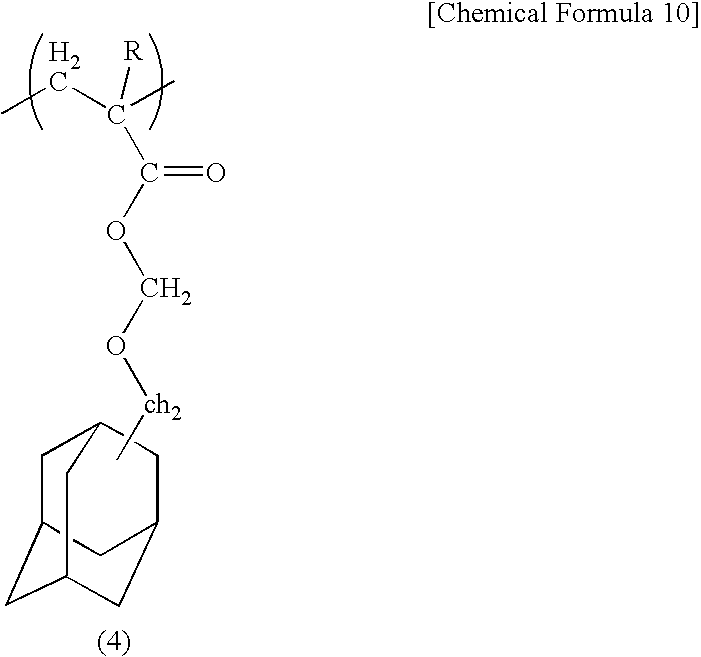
C1C2CC3CC(C2)CC1C3.C[ch2]OCOC(C(CC)([R])C)=O
